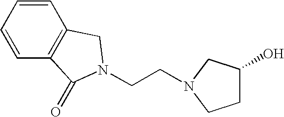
C1=CC2=C(C=C1)CN(CCN1CCC(O)C1)C2=O
